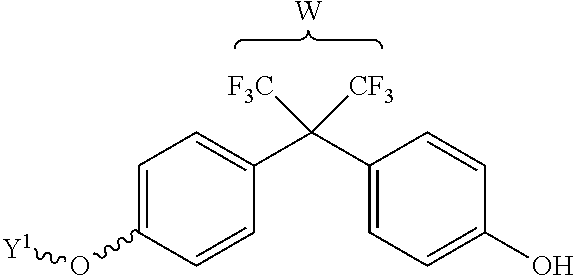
C1=C(O[Y1])C=CC(C(C2=CC=C(O)C=C2)([F3C])[CF3])=C1.[W]
